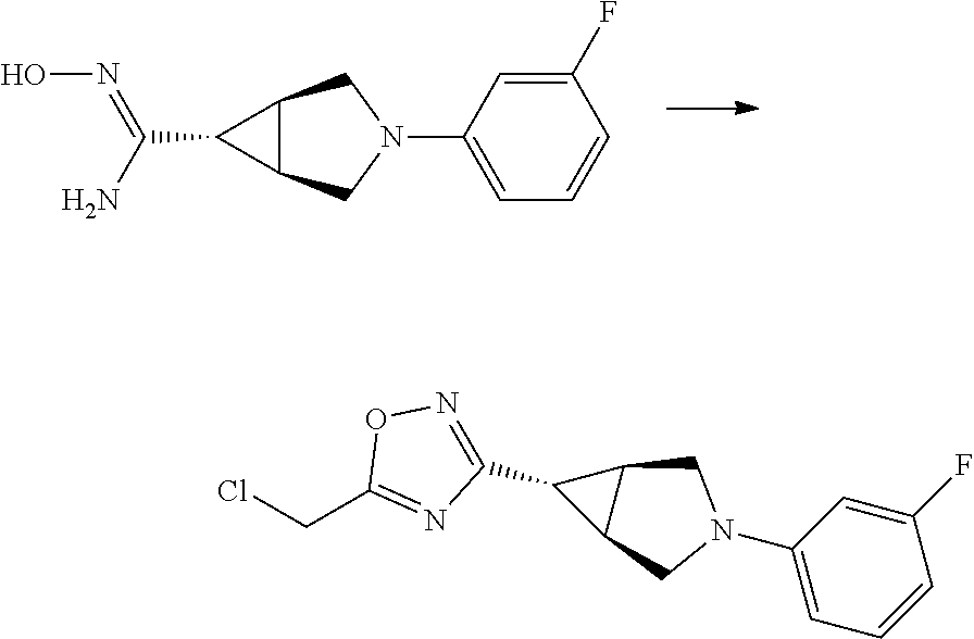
C1(C(N)=NO)C2C1CN(C1=CC=CC(F)=C1)C2.C1(C2=NOC(CCl)=N2)C2C1CN(C1=CC=CC(F)=C1)C2
